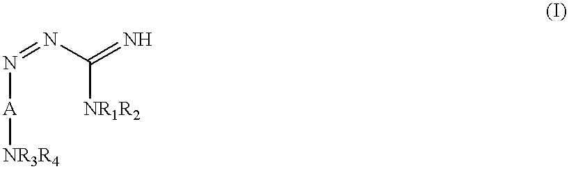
N(=NC(=N)[NR1R2])[A][NR3R4]
